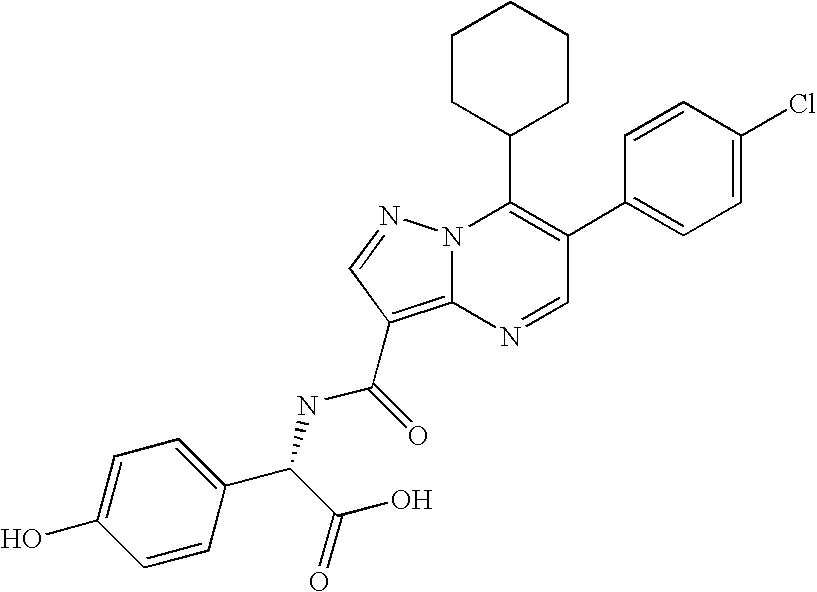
C1(C2=CC=C(Cl)C=C2)=C(C2CCCCC2)N2C(=C(C(NC(C(O)=O)C3=CC=C(O)C=C3)=O)C=N2)N=C1
